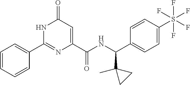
C1(C2=NC(C(NC(C3=CC=C(S(F)(F)(F)(F)F)C=C3)C3(C)CC3)=O)=CC(=O)N2)=CC=CC=C1
